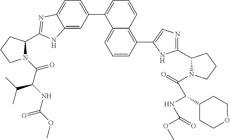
N1(C(C(NC(OC)=O)C(C)C)=O)C(C2=NC3=CC=C(C4=CC=CC5=C(C6=CN=C(C7N(C(=O)C(NC(OC)=O)C8CCOCC8)CCC7)N6)C=CC=C45)C=C3N2)CCC1
